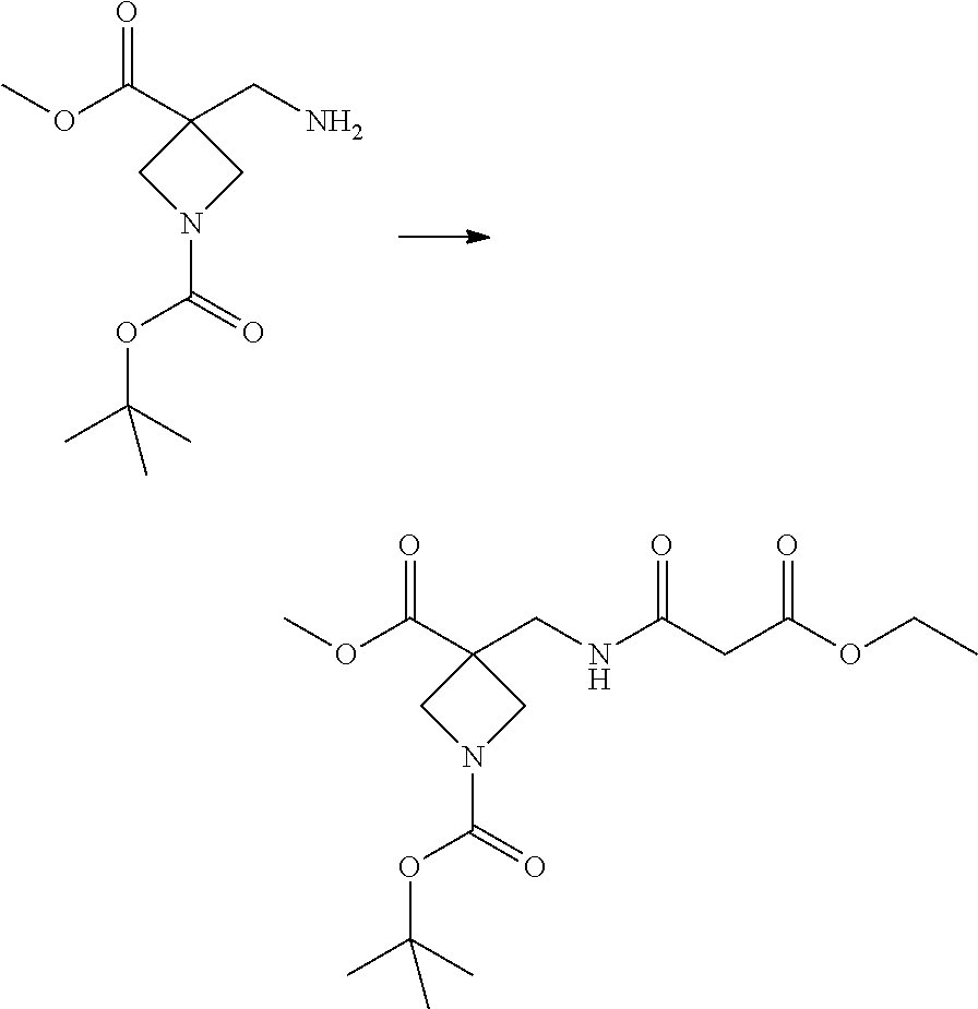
COC(C1(CN)CN(C(OC(C)(C)C)=O)C1)=O.COC(C1(CNC(CC(OCC)=O)=O)CN(C(OC(C)(C)C)=O)C1)=O
